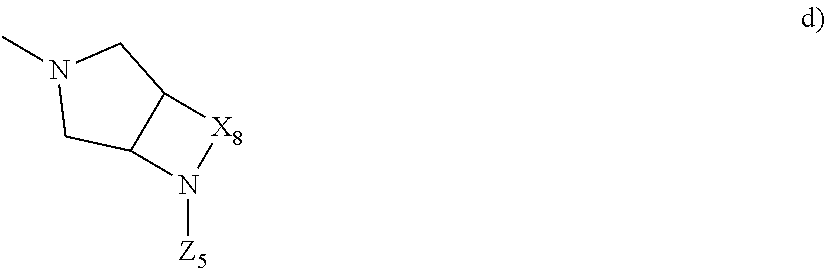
C12C(N([Z5])[X8]1)CN(C)C2
